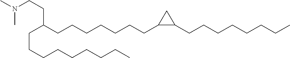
C(C(CCCCCCCC1CC1CCCCCCCC)CCCCCCCCC)CN(C)C
